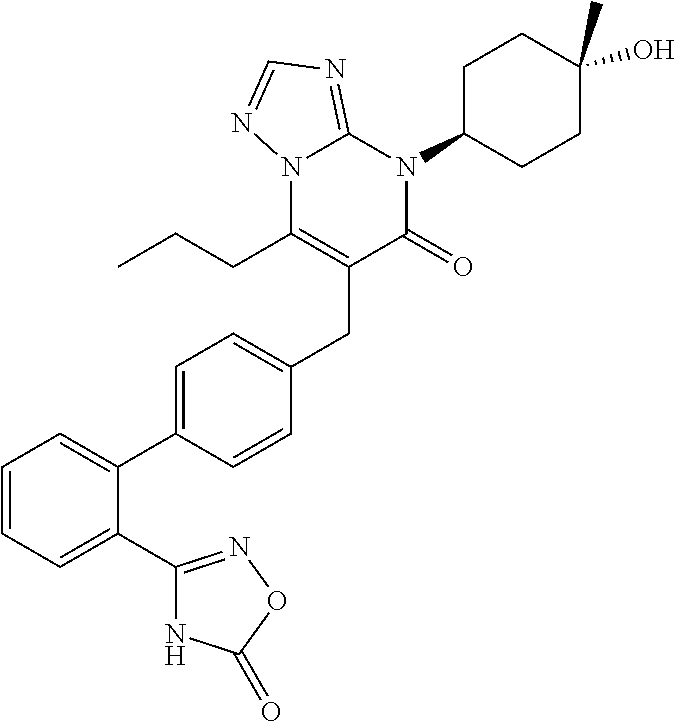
N12C(CCC)=C(CC3=CC=C(C4=CC=CC=C4C4=NOC(=O)N4)C=C3)C(=O)N(C3CCC(O)(C)CC3)C1=NC=N2
